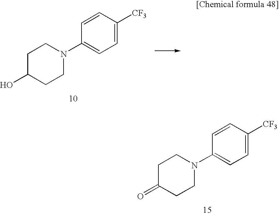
C1C(O)CCN(C2=CC=C([CF3])C=C2)C1.C1C(=O)CCN(C2=CC=C([CF3])C=C2)C1
